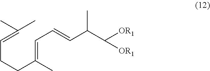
C(CCC(=CC=CC(C([OR1])[OR1])C)C)=C(C)C
